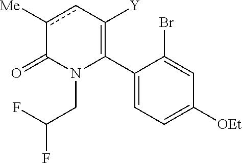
C1(C2=C([Y])cc([Me])C(=O)N2CC(F)F)=CC=C([OEt])C=C1Br
